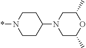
C1CN(*)CCC1N1CC(C)OC(C)C1
